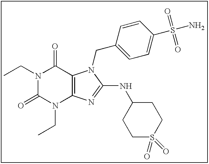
N1(CC)C(=O)N(CC)C2=C(C1=O)N(CC1=CC=C(S(N)(=O)=O)C=C1)C(NC1CCS(=O)(=O)CC1)=N2
